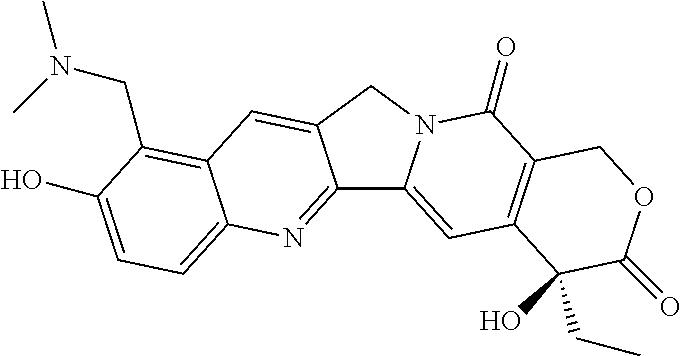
C12=NC3=CC=C(O)C(CN(C)C)=C3C=C1CN1C2=CC2=C(C1=O)COC(=O)C2(O)CC
